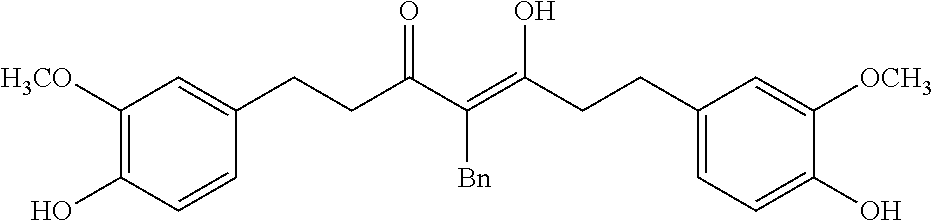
C1([H3CO])=C(O)C=CC(CCC(C(=C(CCC2=CC=C(O)C([OCH3])=C2)O)[Bn])=O)=C1
